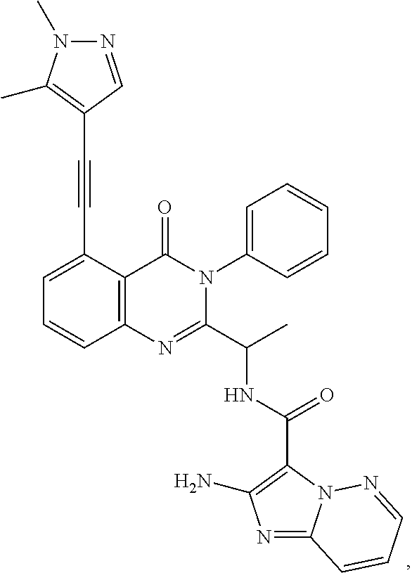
C1(C#CC2=C(C)N(C)N=C2)=CC=CC2=C1C(=O)N(C1=CC=CC=C1)C(C(C)NC(C1=C(N)N=C3N1N=CC=C3)=O)=N2
